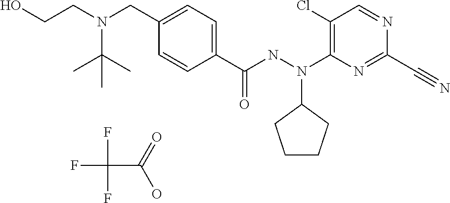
C1=CC(C(NN(C2=C(Cl)C=NC(C#N)=N2)C2CCCC2)=O)=CC=C1CN(CCO)C(C)(C)C.FC(F)(F)C(=O)O
